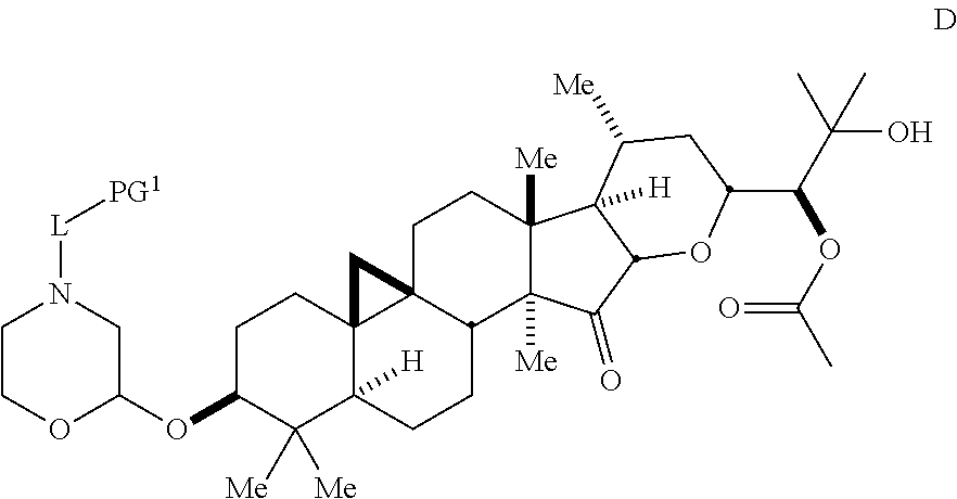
C1C(OC2CN([L][PG1])CCO2)C([Me])([Me])C2([H])C3(C1)C1(C(CC2)C2([Me])C([Me])(CC1)C1([H])C(C2=O)OC(C(C(C)(O)C)OC(C)=O)CC1[Me])C3
